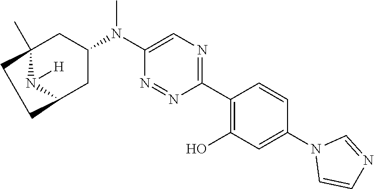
C1(C2=C(O)C=C(N3C=CN=C3)C=C2)=NC=C(N(C2CC3(C)N([H])C(C2)CC3)C)N=N1
